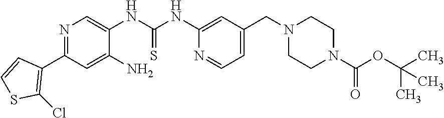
N1=C(C2=C(Cl)SC=C2)C=C(N)C(NC(NC2=CC(CN3CCN(C(OC(C)(C)C)=O)CC3)=CC=N2)=S)=C1
